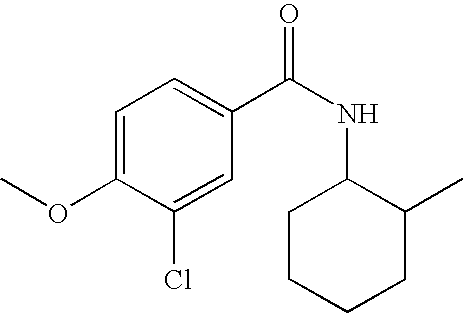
C1=C(OC)C(Cl)=CC(C(=O)NC2CCCCC2C)=C1
